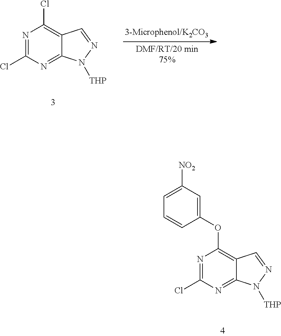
N1=C(Cl)N=C2C(=C1Cl)C=NN2[THP].N1=C(Cl)N=C2C(=C1OC1=CC([NO2])=CC=C1)C=NN2[THP]
